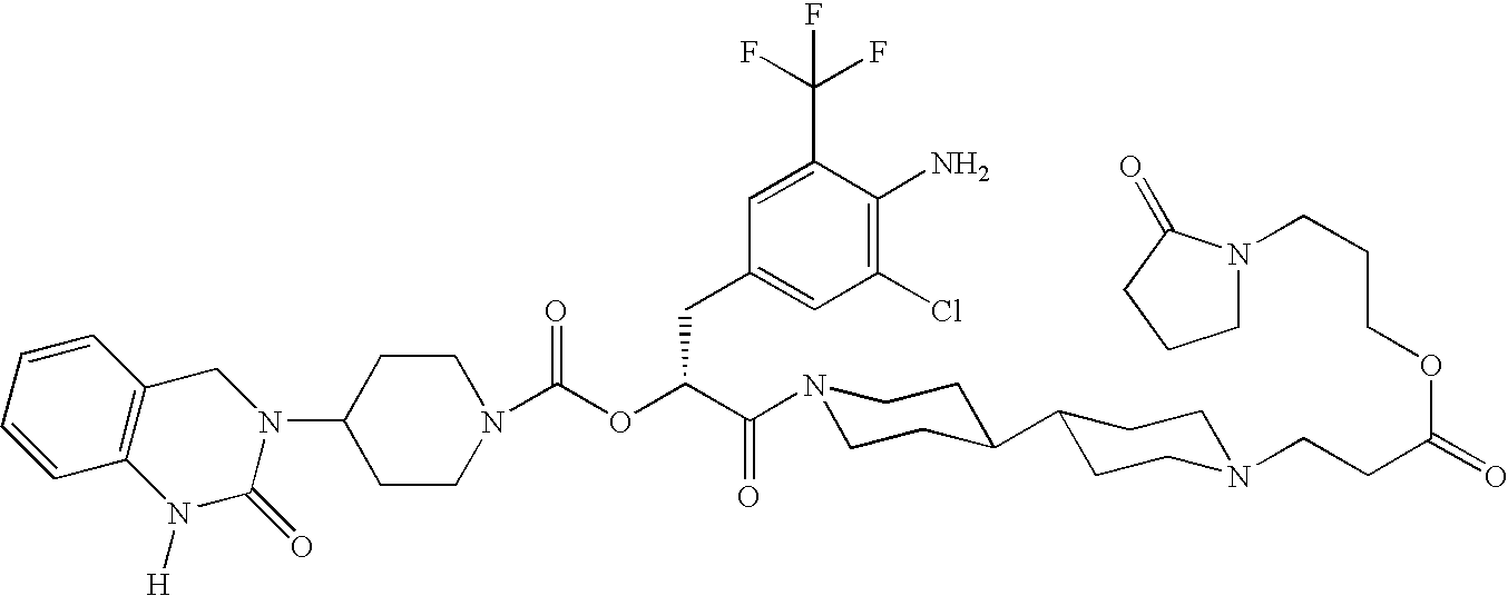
C1(N2CC3=C(N([H])C2=O)C=CC=C3)CCN(C(OC(C(N2CCC(C3CCN(CCC(=O)OCCCN4CCCC4=O)CC3)CC2)=O)CC2=CC(Cl)=C(N)C(C(F)(F)F)=C2)=O)CC1
